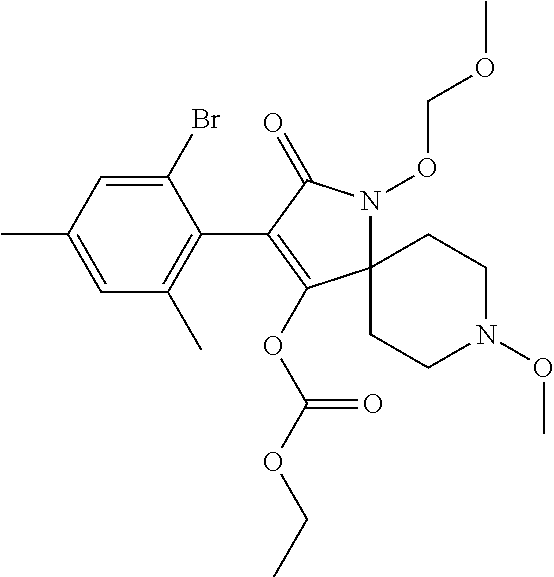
C1(Br)=CC(C)=CC(C)=C1C1=C(OC(OCC)=O)C2(N(OCOC)C1=O)CCN(OC)CC2
